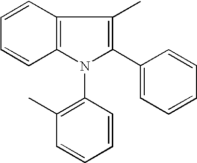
C1=CC2=C(C=C1)N(C1=C(C)C=CC=C1)C(C1=CC=CC=C1)=C2C
